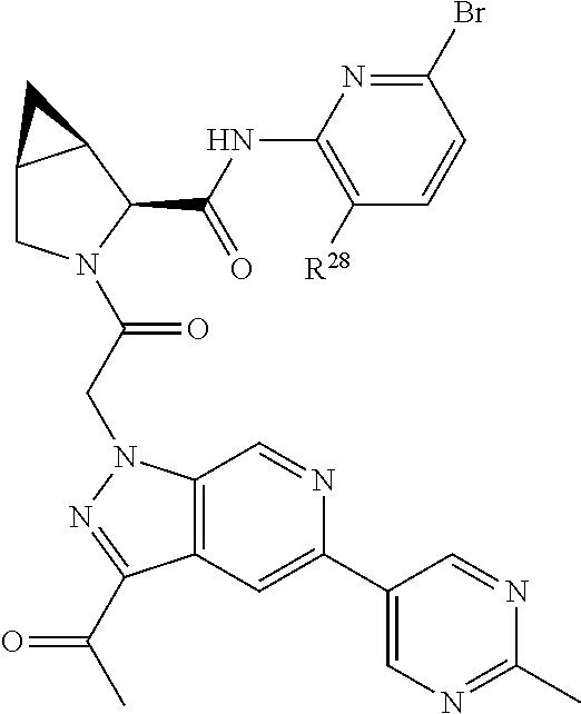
C12CN(C(CN3C4=C(C=C(C5=CN=C(C)N=C5)N=C4)C(C(C)=O)=N3)=O)C(C(NC3=C([R28])C=CC(Br)=N3)=O)C1C2
